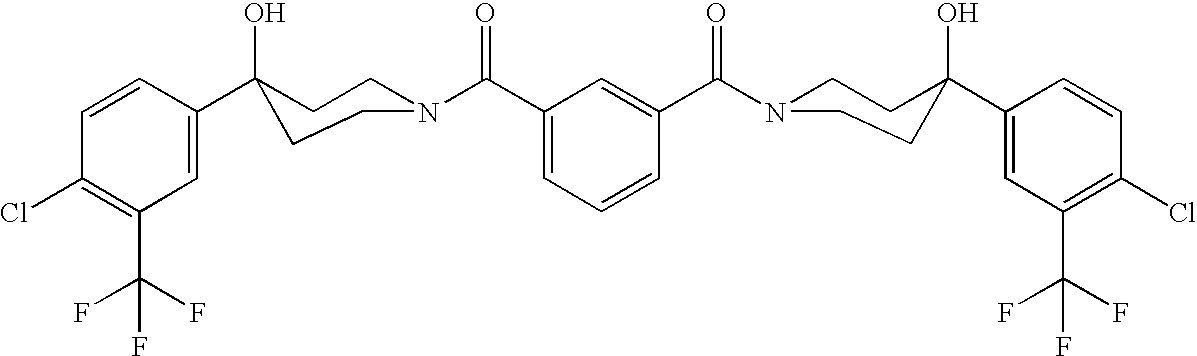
C1=C(C2(O)CCN(C(C3=CC=CC(C(N4CCC(C5=CC(C(F)(F)F)=C(Cl)C=C5)(O)CC4)=O)=C3)=O)CC2)C=CC(Cl)=C1C(F)(F)F
